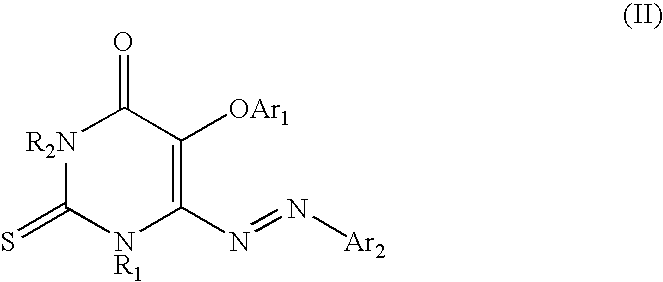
[R2N]1C(=S)[NR1]C(N=N[Ar2])=C([OAr1])C1=O
